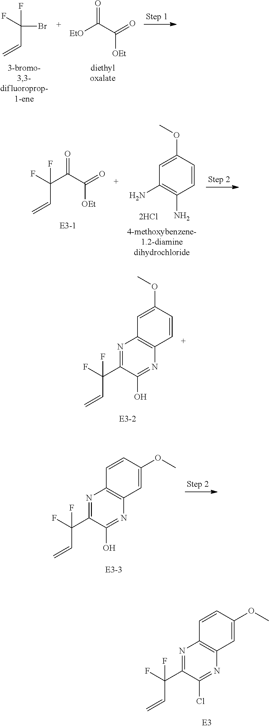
C(Br)(F)(F)C=C.O=C(C(=O)[OEt])[EtO].C1=CC(OC)=CC(N)=C1N.O=C(C(=O)[OEt])C(F)(C=C)F.N1=C(C(F)(F)C=C)C(O)=NC2=C1C=CC(OC)=C2.N1=C(C(F)(F)C=C)C(Cl)=NC2=C1C=CC(OC)=C2.N1=C(C(F)(F)C=C)C(O)=NC2=C1C=C(OC)C=C2
